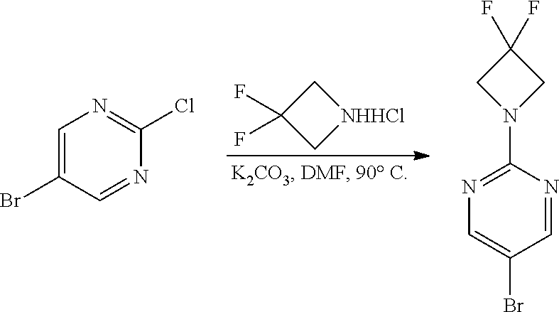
C1(F)(F)C[NHHCl]C1.C1=C(Br)C=NC(Cl)=N1.C1=NC(N2CC(F)(F)C2)=NC=C1Br
